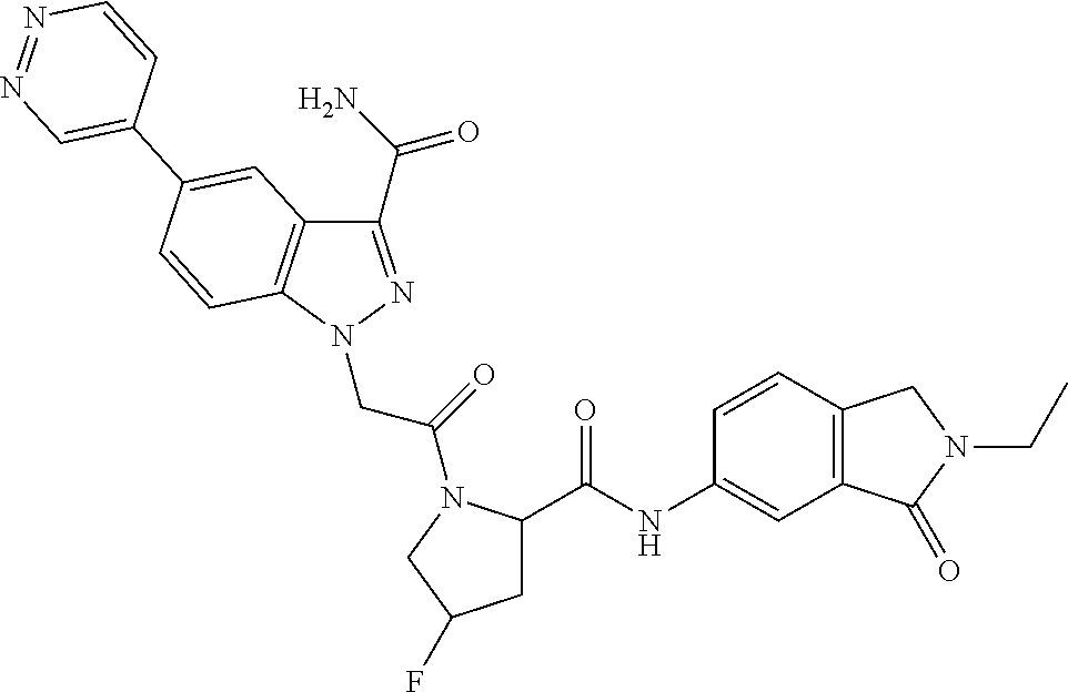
C1(C(N)=O)=NN(CC(=O)N2C(C(NC3=CC4=C(C=C3)CN(CC)C4=O)=O)CC(F)C2)C2=C1C=C(C1=CN=NC=C1)C=C2
